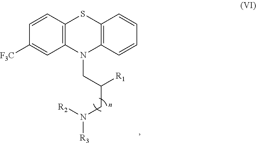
C12=C(C=CC([F3C])=C1)SC1=C(N2CC(CN([R2])[R3])[R1])C=CC=C1
